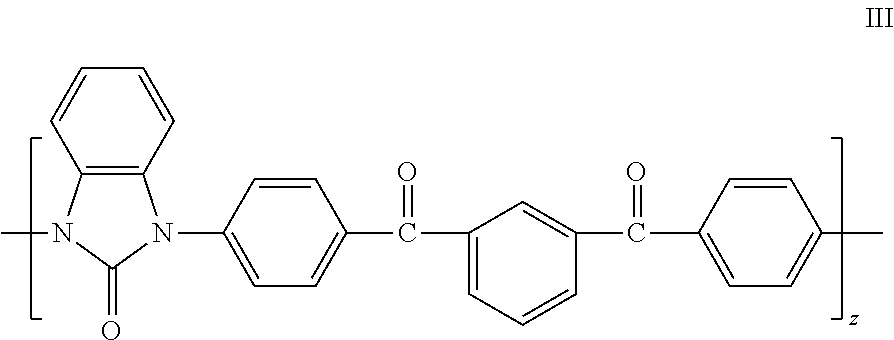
C12=C(N(C)C(=O)N1C1=CC=C(C(C3=CC=CC(C(=O)C4=CC=C(C)C=C4)=C3)=O)C=C1)C=CC=C2
